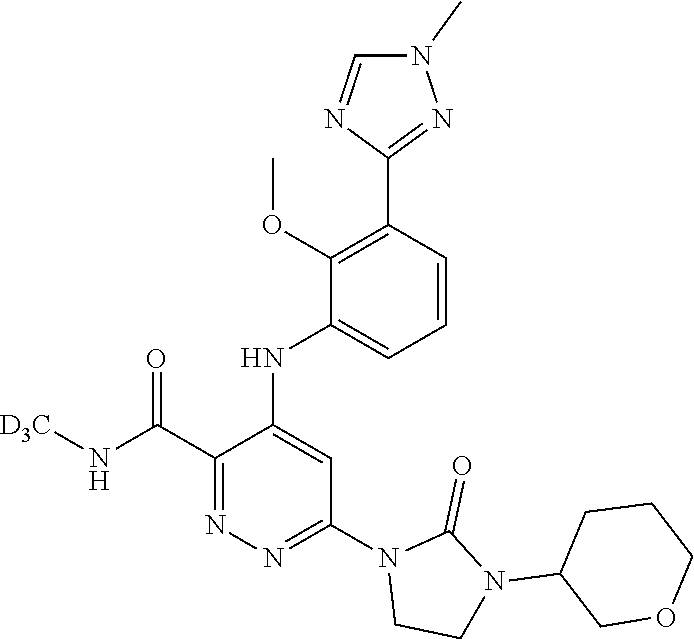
C1(C(N[D3C])=O)=NN=C(N2CCN(C3COCCC3)C2=O)C=C1NC1=CC=CC(C2=NN(C)C=N2)=C1OC
